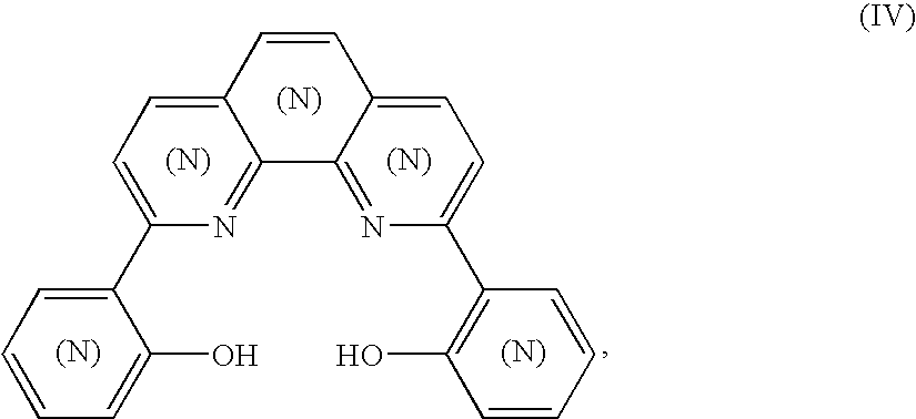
C12=CC=C(C3=CC=CC=C3O)N=C1C1=NC(C3=C(O)C=CC=C3)=CC=C1C=C2.[(N)].[(N)].[(N)].[(N)].[(N)]
